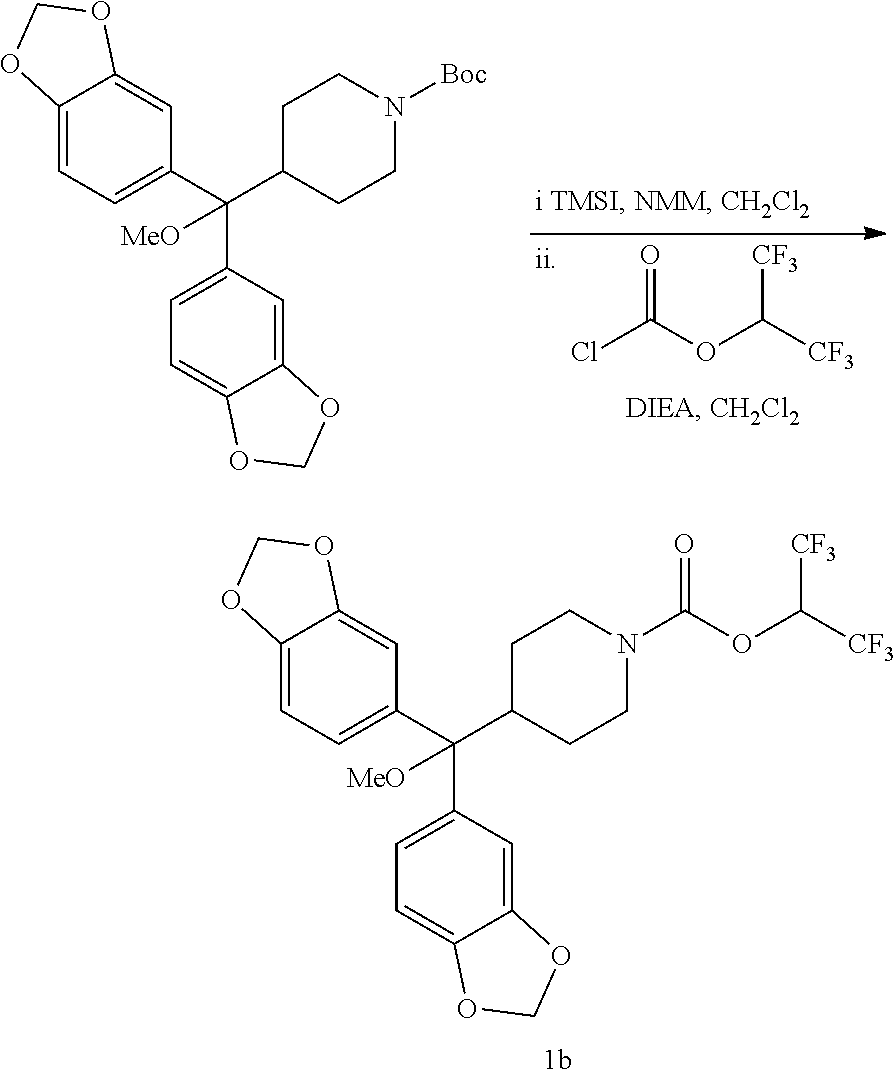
ClC(OC([CF3])[CF3])=O.C12=CC(C(C3CCN([Boc])CC3)(C3=CC=C4C(=C3)OCO4)[MeO])=CC=C1OCO2.C12=CC(C(C3CCN(C(OC([CF3])[CF3])=O)CC3)(C3=CC=C4C(=C3)OCO4)[MeO])=CC=C1OCO2
